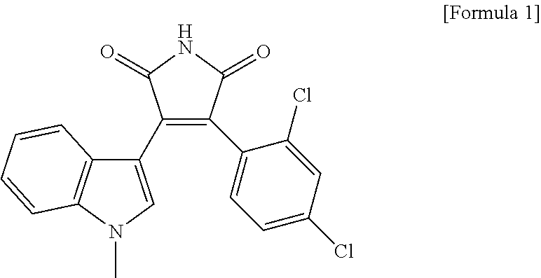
C1(C2=CN(C)C3=C2C=CC=C3)=C(C2=CC=C(Cl)C=C2Cl)C(=O)NC1=O
